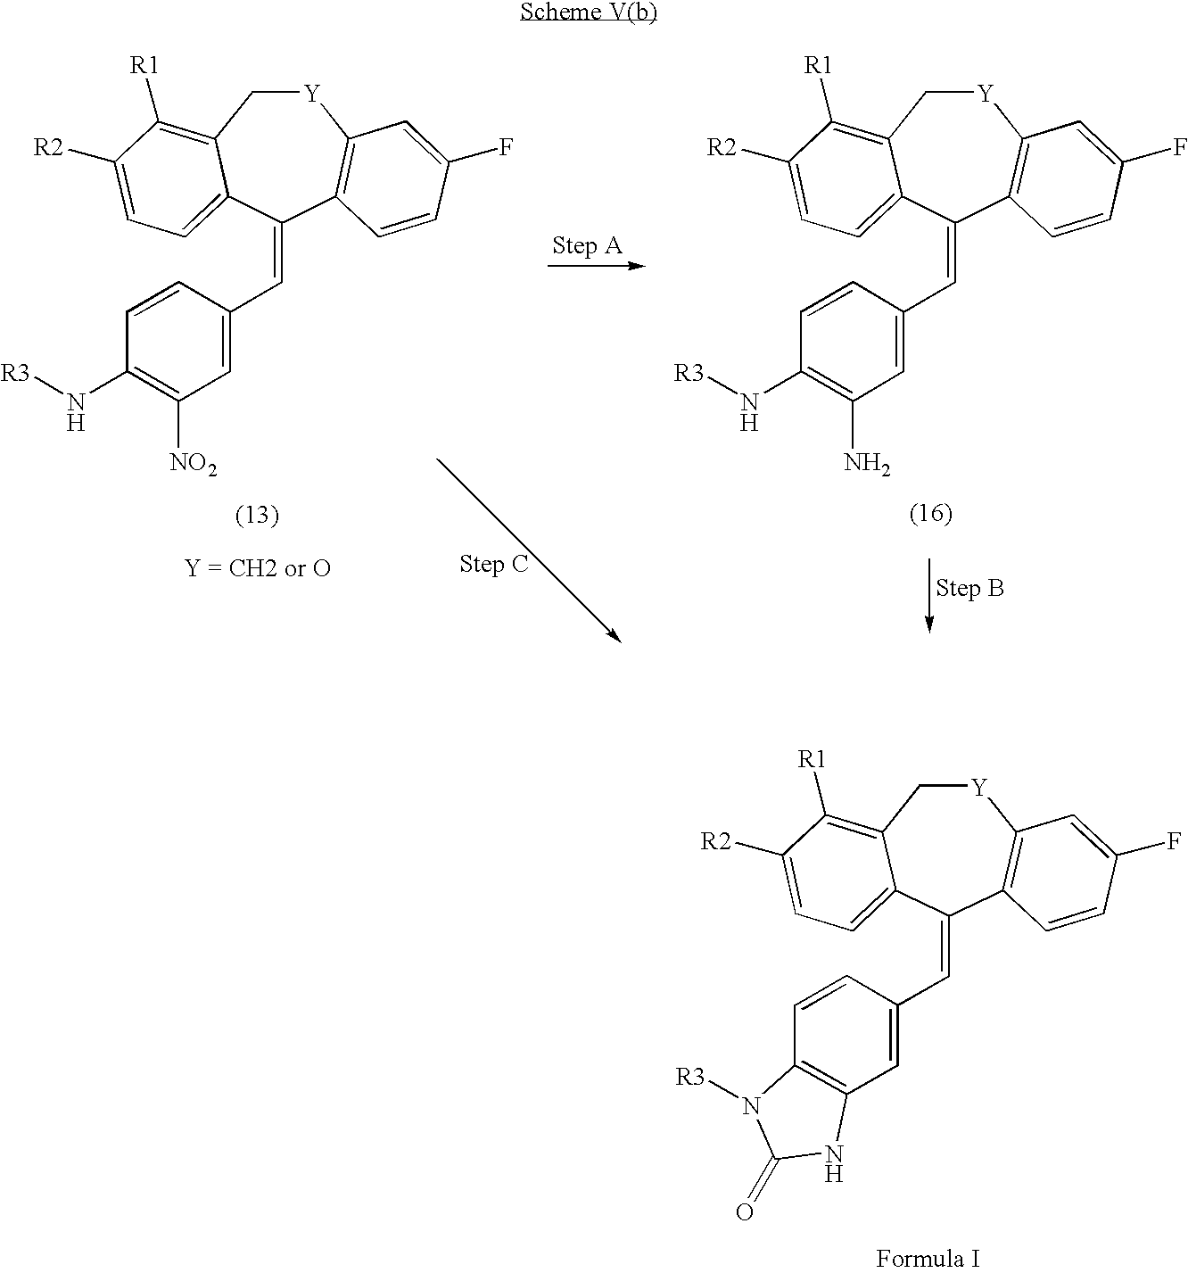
[Y]1CC2=C([R1])C([R2])=CC=C2C(=CC2=CC([NO2])=C(N[R3])C=C2)C2=C1C=C(F)C=C2.[Y]1CC2=C([R1])C([R2])=CC=C2C(=CC2=CC(N)=C(N[R3])C=C2)C2=C1C=C(F)C=C2.[Y]1CC2=C([R1])C([R2])=CC=C2C(=CC2=CC3=C(C=C2)N([R3])C(=O)N3)C2=C1C=C(F)C=C2
